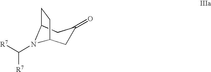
C1C2CCC(CC1=O)N2C([R7])[R7]
